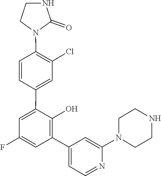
N1(C2=CC(C3=C(O)C(C4=CC(Cl)=C(N5CCNC5=O)C=C4)=CC(F)=C3)=CC=N2)CCNCC1
